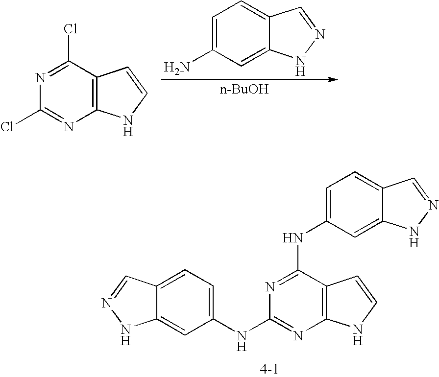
C12=C(C(Cl)=NC(Cl)=N1)C=CN2.C1=C(N)C=C2C(=C1)C=NN2.[n-BuOH].C1=C(NC2=NC(NC3=CC=C4C(=C3)NN=C4)=NC3=C2C=CN3)C=C2C(=C1)C=NN2
